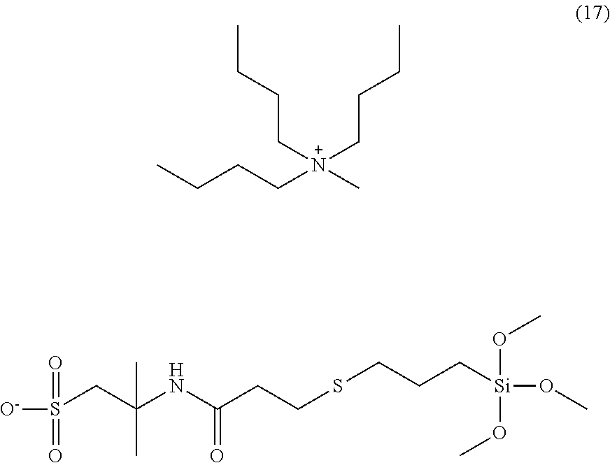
N(C(CCSCCC[Si](OC)(OC)OC)=O)C(C)(C)CS([O-])(=O)=O.C(C[N+](CCCC)(CCCC)C)CC
